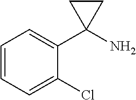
C1=CC=C(Cl)C(C2(N)CC2)=C1
